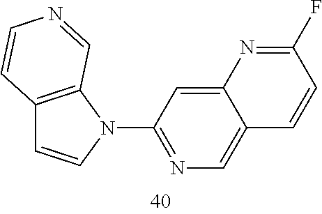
C12=C(N(C3=NC=C4C(=C3)N=C(F)C=C4)C=C1)C=NC=C2
